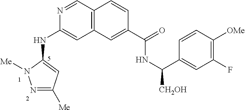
N1=CC2=C(C=C1NC1=CC([Me])=NN1[Me])C=C(C(=O)NC(C1=CC(F)=C([OMe])C=C1)[CH2OH])C=C2
